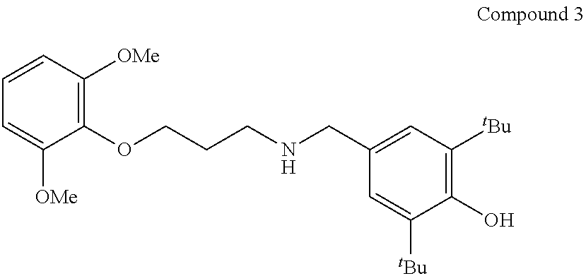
C1=CC([OMe])=C(OCCCNCC2=CC([tBu])=C(O)C([tBu])=C2)C([OMe])=C1
